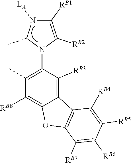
[LA]N1C(C)N(C2=C(C)C([RB8])=C3C(=C2[RB3])C2=C(O3)C([RB7])=C([RB6])C([RB5])=C2[RB4])C([RB2])=C1[RB1]
